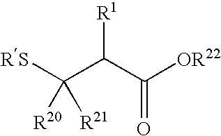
C(C(C([OR22])=O)[R1])([RS])([R20])[R21]
